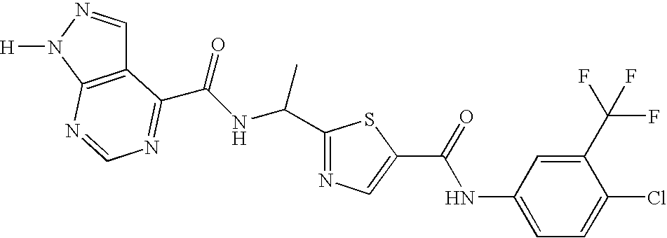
C12=C(N([H])N=C1)N=CN=C2C(NC(C1=NC=C(C(=O)NC2=CC=C(Cl)C(C(F)(F)F)=C2)S1)C)=O
